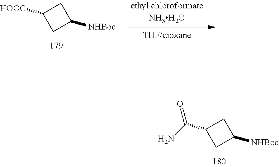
C(C1CC([NHBoc])C1)(N)=O.[HOOC]C1CC([NHBoc])C1
